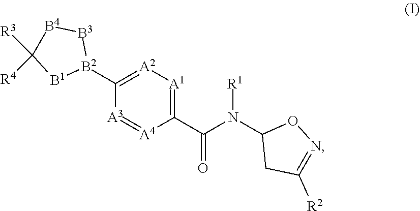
C1([B2]2[B3][B4]C([R3])([R4])[B1]2)=[A2][A1]=C(C(=O)N([R1])C2CC([R2])=NO2)[A4]=[A3]1
